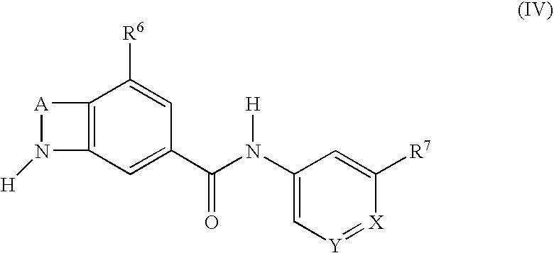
C12=C(C([R6])=CC(C(=O)N([H])C3=C[Y]=[X]C([R7])=C3)=C1)[A]N2[H]
